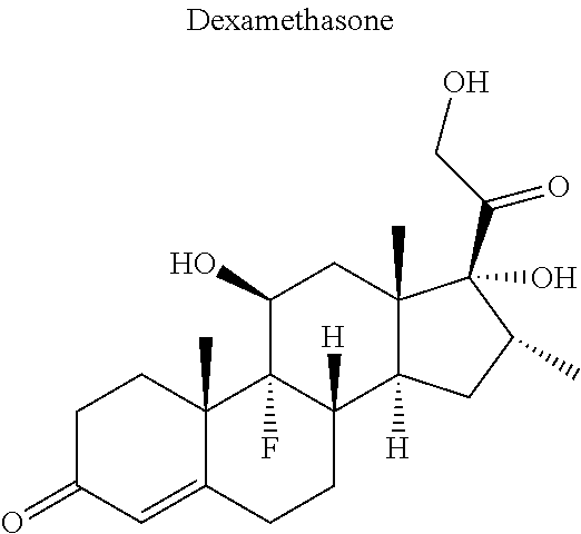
C1C(=O)C=C2C(C)(C1)C1(F)C([H])(CC2)C2([H])C(C)(CC1O)C(C(CO)=O)(O)C(C)C2
